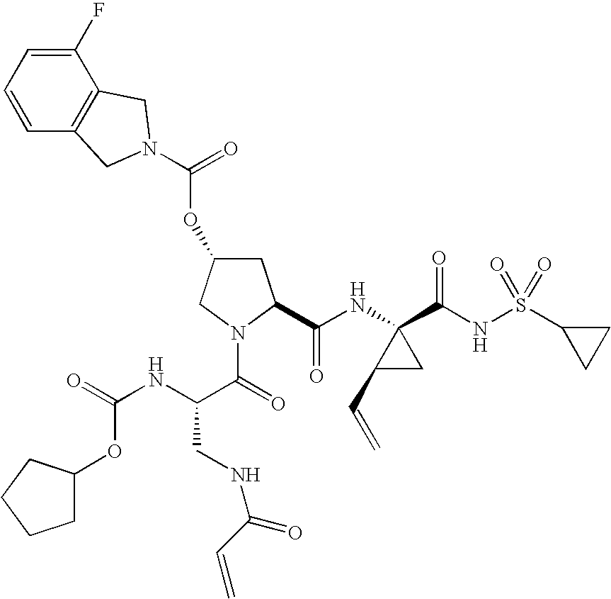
C1C(OC(=O)N2CC3=C(C(F)=CC=C3)C2)CN(C(=O)C(NC(=O)OC2CCCC2)CNC(=O)C=C)C1C(NC1(C(NS(C2CC2)(=O)=O)=O)C(C=C)C1)=O
